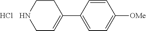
C1=CC(C2=CCNCC2)=CC=C1[OMe].Cl
